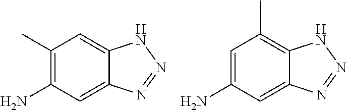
C1(C)=C(N)C=C2C(=C1)NN=N2.C1=C(N)C=C2C(=C1C)NN=N2
